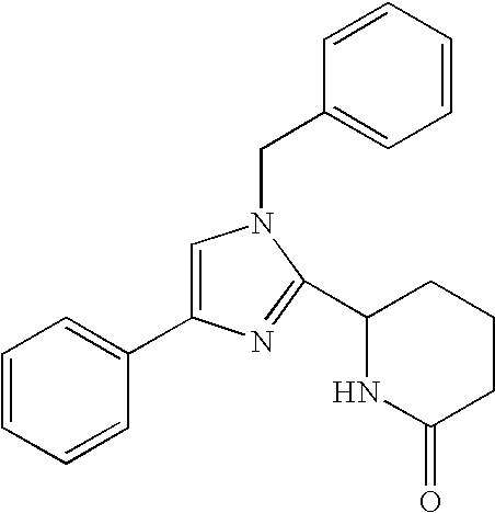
C1=CC=CC(C2=CN(CC3=CC=CC=C3)C(C3NC(=O)CCC3)=N2)=C1
